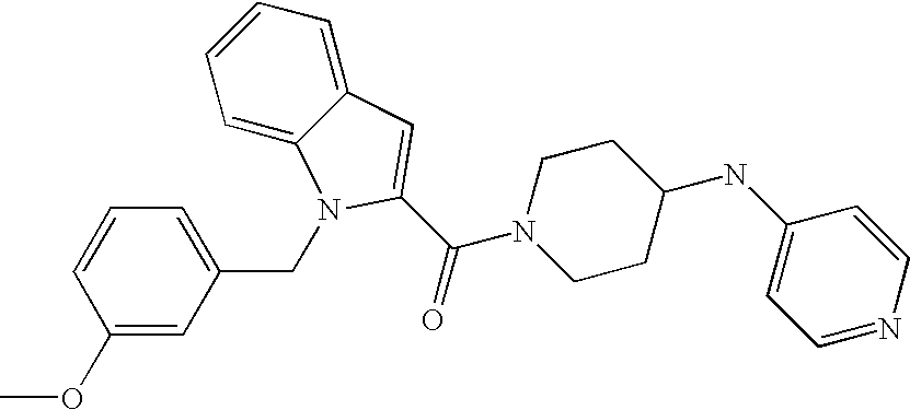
C1=CC(OC)=CC(CN2C3=CC=CC=C3C=C2C(N2CCC(NC3=CC=NC=C3)CC2)=O)=C1
